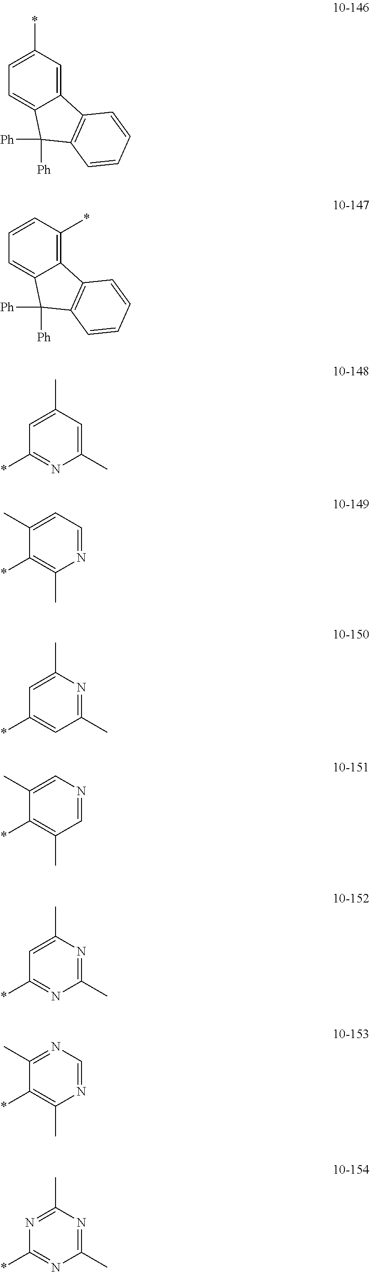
C1=C(*)C=C2C(=C1)C([Ph])([Ph])C1=C2C=CC=C1.C1=CC(*)=C2C(=C1)C([Ph])([Ph])C1=C2C=CC=C1.C1=C(C)C=C(C)N=C1*.C1(C)=CC=NC(C)=C1*.C1=C(C)N=C(C)C=C1*.C1(C)=CN=CC(C)=C1*.C1=C(C)N=C(C)N=C1*.C1(C)=NC=NC(C)=C1*.N1=C(C)N=C(C)N=C1*
